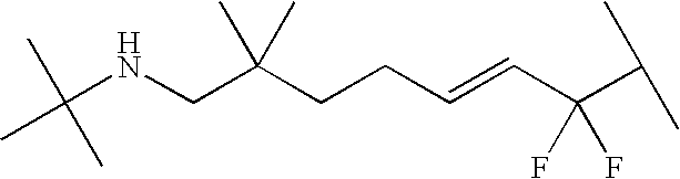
C(NCC(CCC=CC(C(C)C)(F)F)(C)C)(C)(C)C
